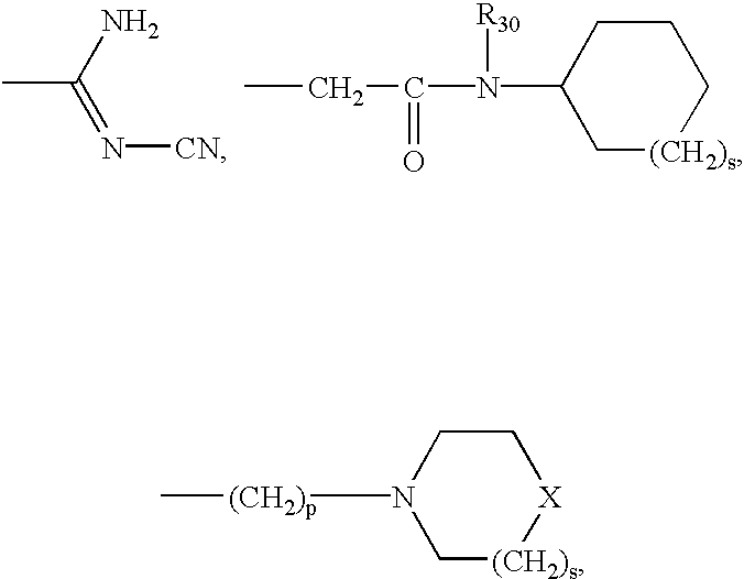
CC(N)=N[CN].CCC(N(C1C[(CH2)s]CCC1)[R30])=O.C[(CH2)p]N1C[(CH2)s][X]CC1
